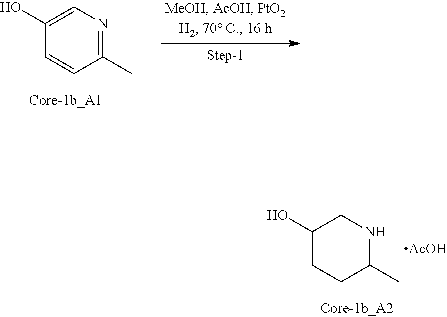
C1(O)CCC(C)NC1.[AcOH].C1(O)=CN=C(C)C=C1
